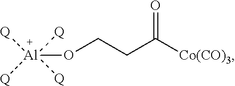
[Al](OCCC([Co(CO)3])=O)([Q])([Q])([Q])[Q]
